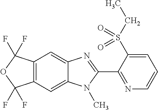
C12=C(C=C3C(=C1)N=C(C1=NC=CC=C1S(CC)(=O)=O)N3C)C(F)(F)OC2(F)F
